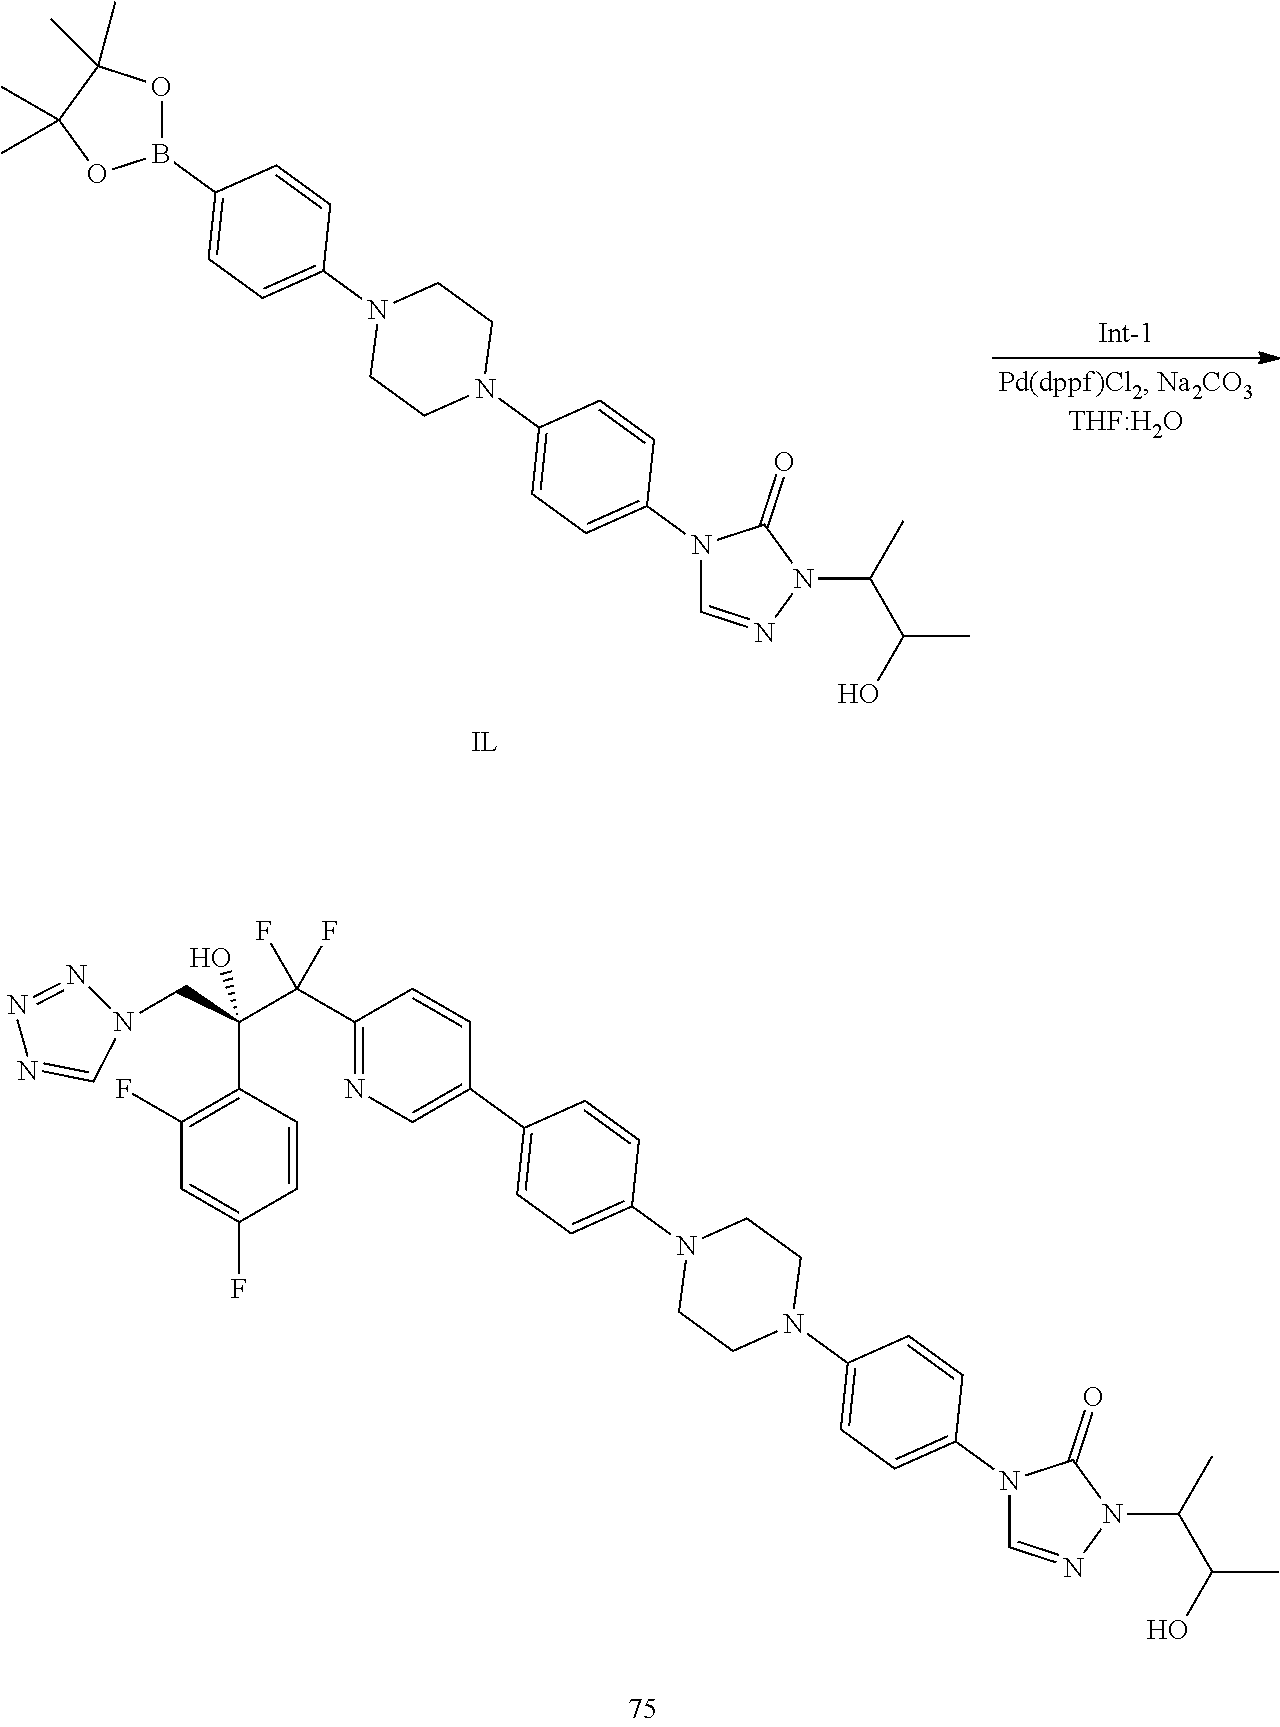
N1(C2=CC=C(N3CCN(C4=CC=C(C5=CN=C(C(C(CN6N=NN=C6)(C6=C(F)C=C(F)C=C6)O)(F)F)C=C5)C=C4)CC3)C=C2)C=NN(C(C)C(O)C)C1=O.N1(C2=CC=C(N3CCN(C4=CC=C(B5OC(C)(C)C(C)(C)O5)C=C4)CC3)C=C2)C=NN(C(C)C(O)C)C1=O
